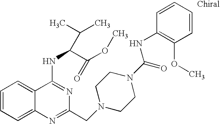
C1=CC=C2C(=C1)C(NC(C(OC)=O)C(C)C)=NC(CN1CCN(C(=O)NC3=C(OC)C=CC=C3)CC1)=N2
